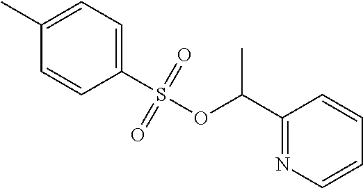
C1=C(C)C=CC(S(OC(C2=NC=CC=C2)C)(=O)=O)=C1
